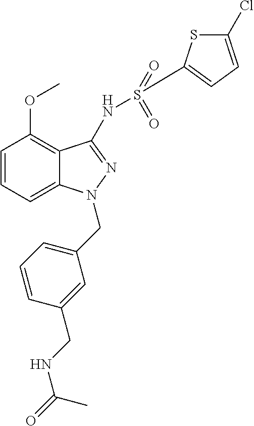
C1=CC=C2C(=C1OC)C(NS(=O)(=O)C1=CC=C(Cl)S1)=NN2CC1=CC=CC(CNC(C)=O)=C1
